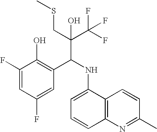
C1(F)=CC(F)=CC(C(NC2=CC=CC3=C2C=CC(C)=N3)C(C(F)(F)F)(CSC)O)=C1O
